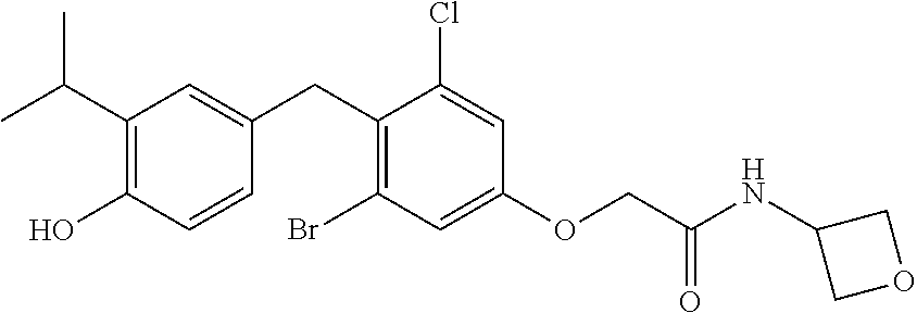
C1(CC2=CC(C(C)C)=C(O)C=C2)=C(Br)C=C(OCC(NC2COC2)=O)C=C1Cl
